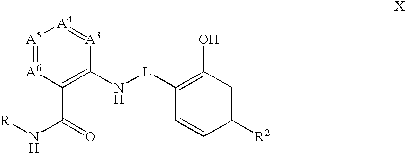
[A5]1=[A6]C(C(=O)N[R])=C(N[L]C2=C(O)C=C([R2])C=C2)[A3]=[A4]1
